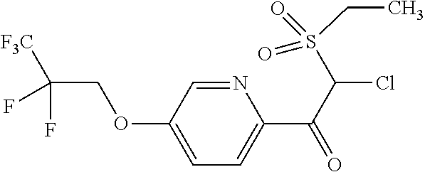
N1=CC(OCC(F)(F)[F3C])=CC=C1C(C(S(CC)(=O)=O)Cl)=O
